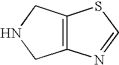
C12=C(N=CS1)CNC2
